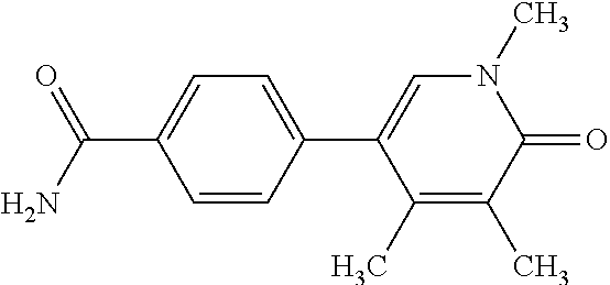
C1=CC(C(=O)N)=CC=C1C1=CN(C)C(=O)C(C)=C1C
